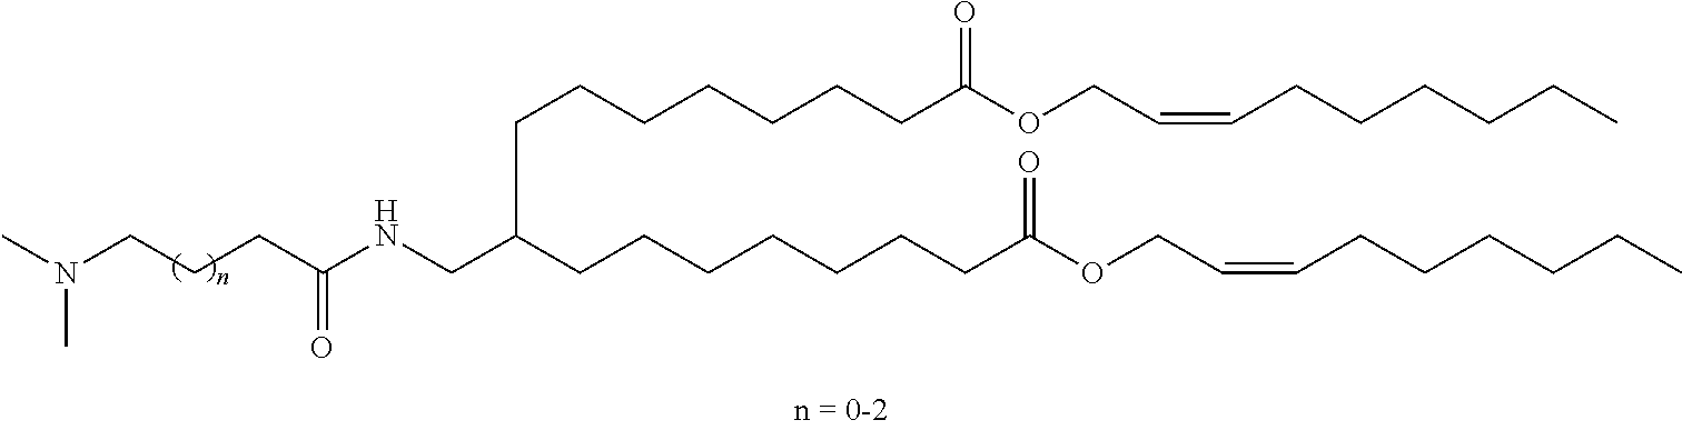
CN(CCCC(NCC(CCCCCCCC(OCC=CCCCCCC)=O)CCCCCCCC(OCC=CCCCCCC)=O)=O)C
